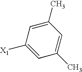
C1=C([X1])C=C(C)C=C1C
